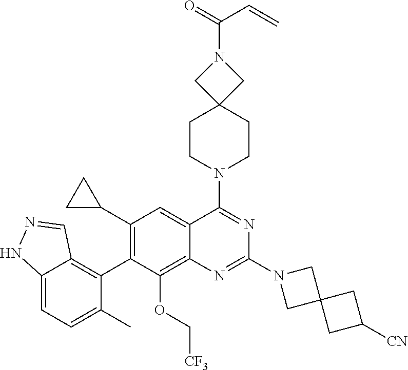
C12=CC=C(C)C(C3=C(C4CC4)C=C4C(=C3OC[CF3])N=C(N3CC5(C3)CC([CN])C5)N=C4N3CCC4(CC3)CN(C(C=C)=O)C4)=C1C=NN2
